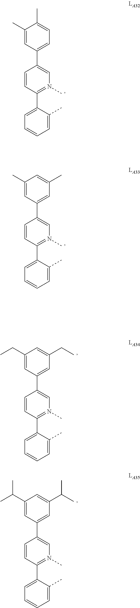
C1=CC(C2=CC=CC=C2C)=N(C)C=C1C1=CC(CC)=CC(CC)=C1.C1=CC(C2=CC=CC=C2C)=N(C)C=C1C1=CC=C(C)C(C)=C1.C1=CC(C2=CC=CC=C2C)=N(C)C=C1C1=CC(C)=CC(C)=C1.C1=CC(C2=CC=CC=C2C)=N(C)C=C1C1=CC(C(C)C)=CC(C(C)C)=C1
